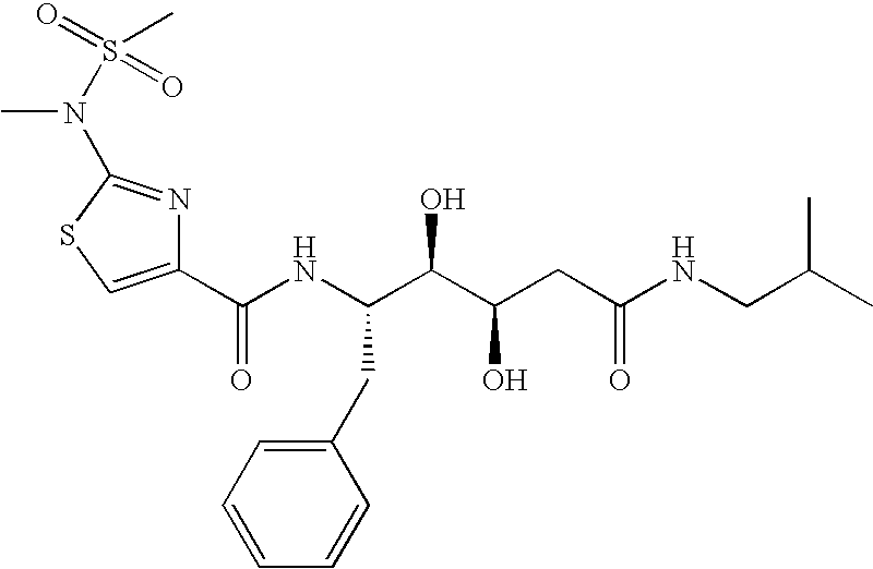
C1(C(NC(C(C(CC(NCC(C)C)=O)O)O)CC2=CC=CC=C2)=O)=CSC(N(S(=O)(=O)C)C)=N1
